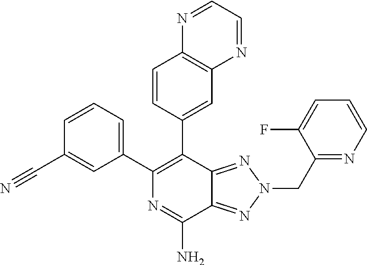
C1(F)=CC=CN=C1CN1N=C2C(N)=NC(C3=CC=CC(C#N)=C3)=C(C3=CC4=C(C=C3)N=CC=N4)C2=N1
